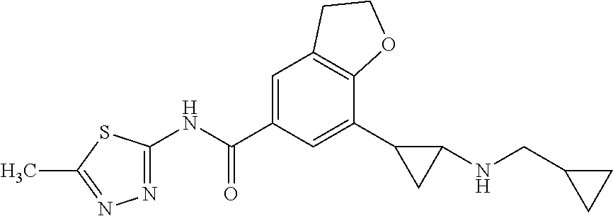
N1=C(NC(C2=CC3=C(C(C4CC4NCC4CC4)=C2)OCC3)=O)SC(C)=N1
